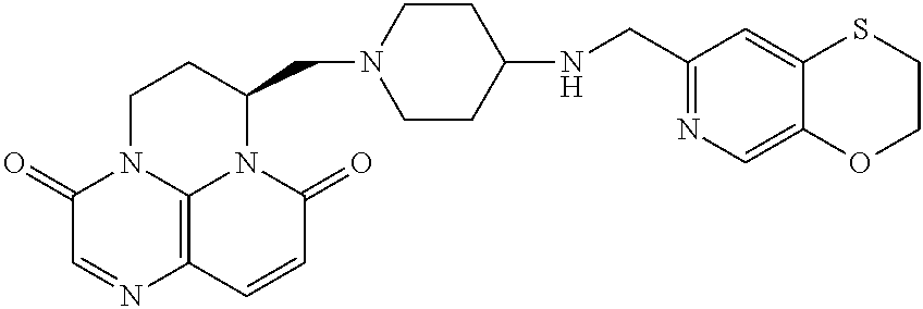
C1(=O)C=NC2=C3N1CCC(CN1CCC(NCC4=NC=C5C(=C4)SCCO5)CC1)N3C(=O)C=C2
